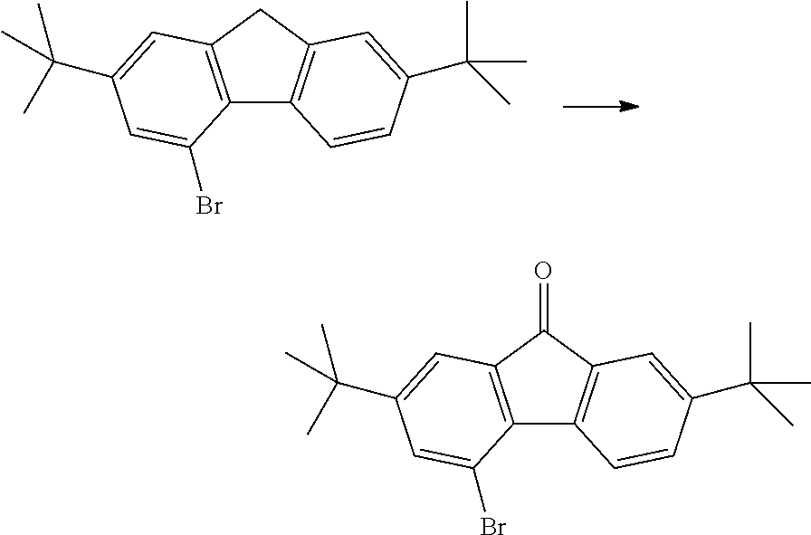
C12=C(CC3=C1C=CC(C(C)(C)C)=C3)C=C(C(C)(C)C)C=C2Br.C12=C(C(=O)C3=C1C=CC(C(C)(C)C)=C3)C=C(C(C)(C)C)C=C2Br
